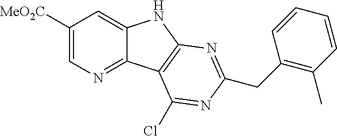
C1([MeO2C])=CN=C2C(=C1)NC1=C2C(Cl)=NC(CC2=C(C)C=CC=C2)=N1
